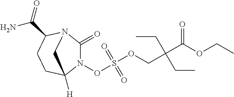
N1(OS(OCC(C(OCC)=O)(CC)CC)(=O)=O)C(=O)N2C(C(=O)N)CCC1([H])C2
